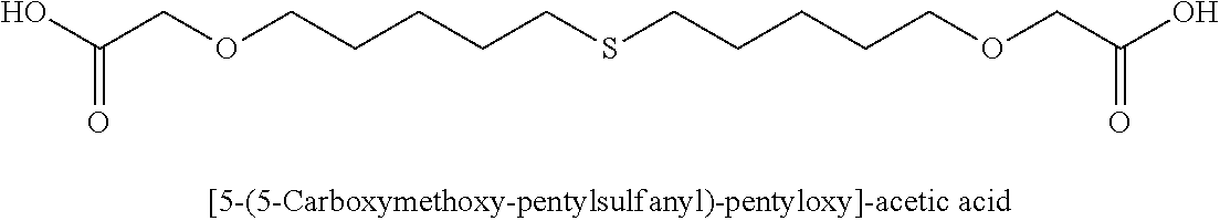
C(CSCCCCCOCC(=O)O)CCCOCC(=O)O
